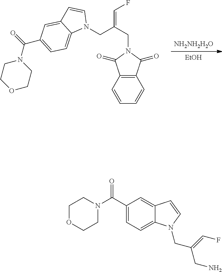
[NH2NH2H2O].[EtOH].C12=C(C=CC=C1)C(=O)N(CC(CN1C=CC3=CC(C(=O)N4CCOCC4)=CC=C13)=CF)C2=O.C1(C(N2CCOCC2)=O)=CC=C2C(=C1)C=CN2CC(CN)=CF
